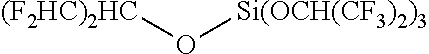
[(F2HC)2HC]O[Si(OCH(CF3)2)3]
